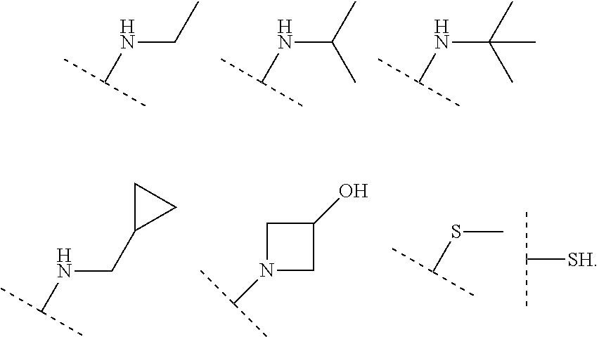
CC(C)NCC.CC(C)NC(C)C.CC(C)NC(C)(C)C.CC(C)NCC1CC1.C1(O)CN(C(C)C)C1.CC(C)SC.CC(C)[SH]
